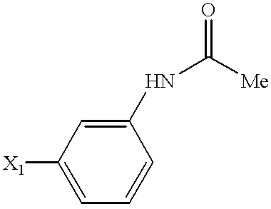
C1([X1])=CC=CC(NC([Me])=O)=C1
